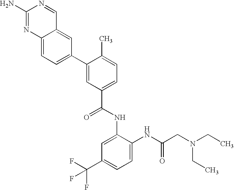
C12=CC=C(C3=CC(C(=O)NC4=CC(C(F)(F)F)=CC=C4NC(CN(CC)CC)=O)=CC=C3C)C=C1C=NC(N)=N2
